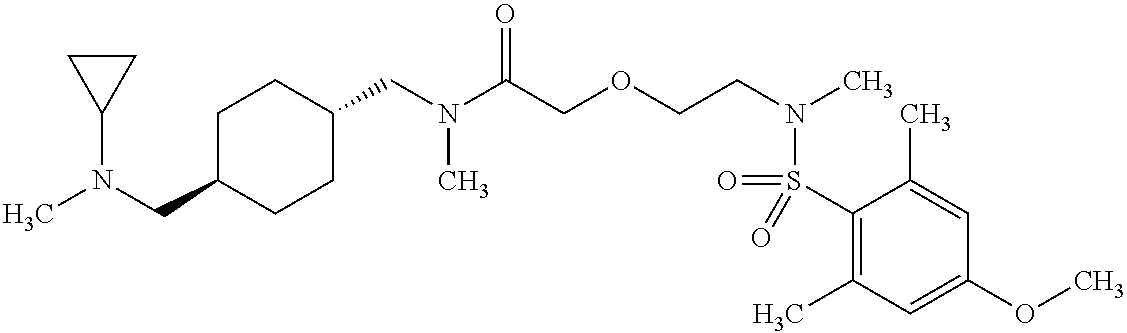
C1C(CN(C)C2CC2)CCC(CN(C(COCCN(C)S(=O)(C2=C(C)C=C(OC)C=C2C)=O)=O)C)C1
